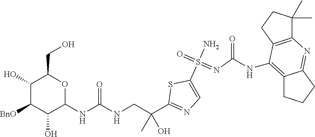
S(=NC(NC1=C2C(=NC3=C1CCC3(C)C)CCC2)=O)(C1=CN=C(C(CNC(NC2C(O)C([BnO])C(O)C(CO)O2)=O)(C)O)S1)(N)=O
